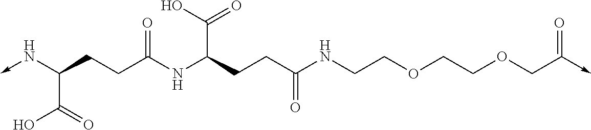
N(->C)C(CCC(=O)NC(CCC(=O)NCCOCCOCC(->C)=O)C(=O)O)C(O)=O
